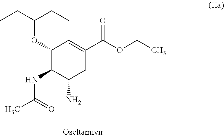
C1(OC(CC)CC)C(NC(C)=O)C(N)CC(C(OCC)=O)=C1
